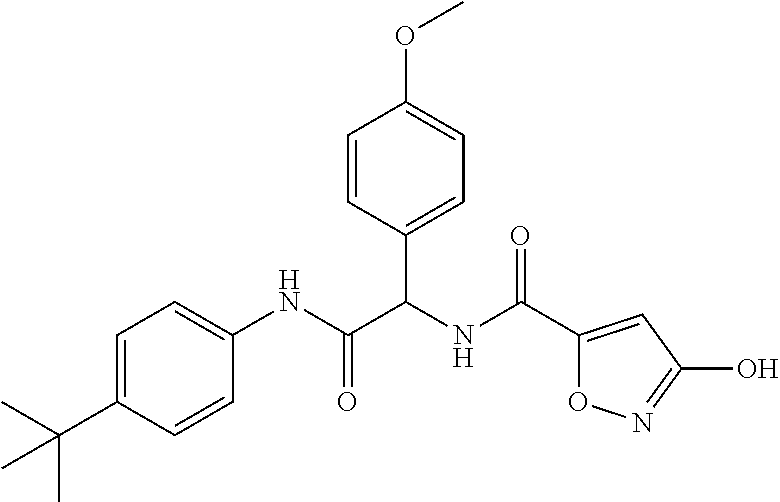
C1=C(C(C)(C)C)C=CC(NC(C(NC(=O)C2=CC(O)=NO2)C2=CC=C(OC)C=C2)=O)=C1
